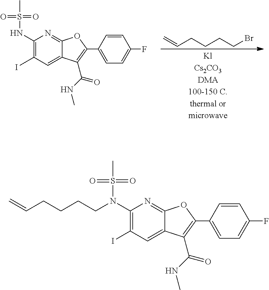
C=CCCCCBr.C1(I)=C(NS(=O)(=O)C)N=C2C(=C1)C(C(NC)=O)=C(C1=CC=C(F)C=C1)O2.C1(I)=C(N(S(=O)(=O)C)CCCCC=C)N=C2C(=C1)C(C(NC)=O)=C(C1=CC=C(F)C=C1)O2
